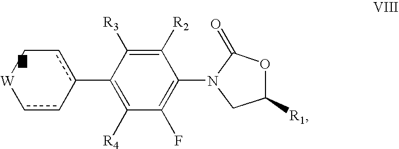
C1([R1])OC(=O)N(C2=C(F)C([R4])=C(c3cC[W]cc-3)C([R3])=C2[R2])C1
